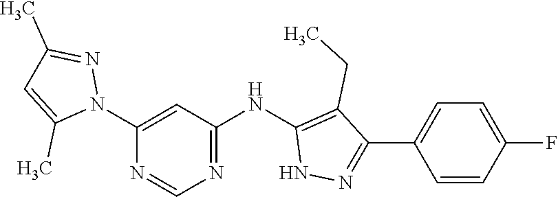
C1(N2N=C(C)C=C2C)=CC(NC2=C(CC)C(C3=CC=C(F)C=C3)=NN2)=NC=N1
